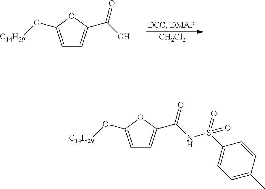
[CH2Cl2].C1=C(O[C14H29])OC(C(O)=O)=C1.C1=C(O[C14H29])OC(C(NS(C2=CC=C(C)C=C2)(=O)=O)=O)=C1
